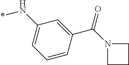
C1(N*)=CC=CC(C(=O)N2CCC2)=C1
